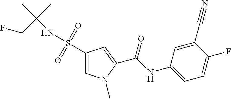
C(NC1=CC=C(F)C(C#N)=C1)(=O)C1=CC(S(=O)(=O)NC(C)(C)CF)=CN1C
